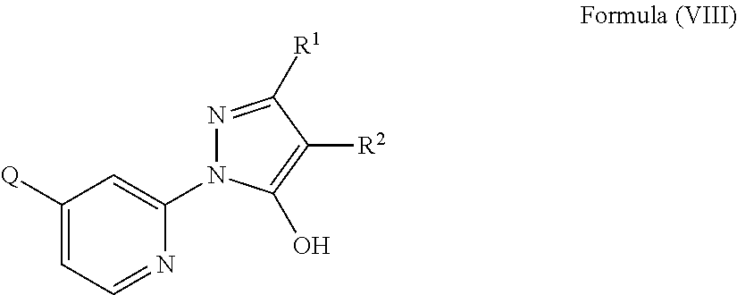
C1([Q])=CC=NC(N2N=C([R1])C([R2])=C2O)=C1
